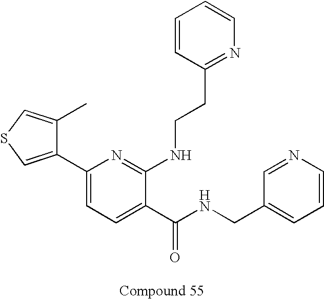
C1(C2=CSC=C2C)=CC=C(C(NCC2=CC=CN=C2)=O)C(NCCC2=NC=CC=C2)=N1
